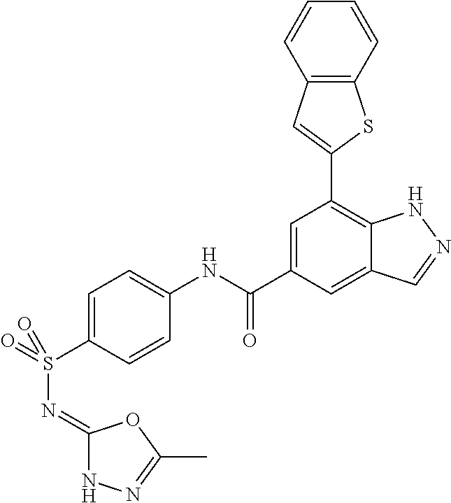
C1=CC(NC(C2=CC(C3=CC4=C(S3)C=CC=C4)=C3C(=C2)C=NN3)=O)=CC=C1S(=O)(=O)N=C1NN=C(C)O1
